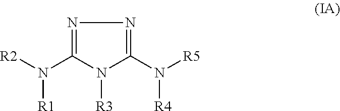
[R2]N([R1])C1=NN=C(N([R5])[R4])N1[R3]
